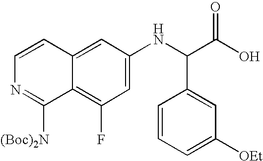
C1=C(NC(C(O)=O)C2=CC([OEt])=CC=C2)C=C2C(=C1F)C([(Boc)2N])=NC=C2
